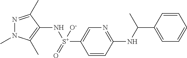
N1(C)N=C(C)C(N[S+](=O)([O-])C2=CN=C(NC(C3=CC=CC=C3)C)C=C2)=C1C
